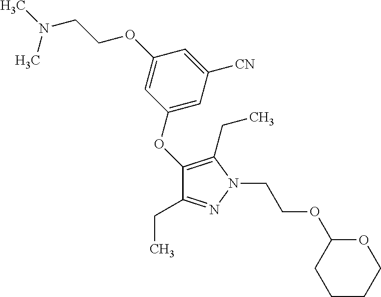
C1(OC2=CC([CN])=CC(OCCN(C)C)=C2)=C(CC)N(CCOC2CCCCO2)N=C1CC
